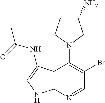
C12=C(N=CC(Br)=C1N1CC(N)CC1)NC=C2NC(=O)C
